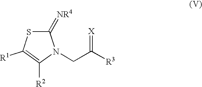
C1(=[NR4])SC([R1])=C([R2])N1CC([R3])=[X]
